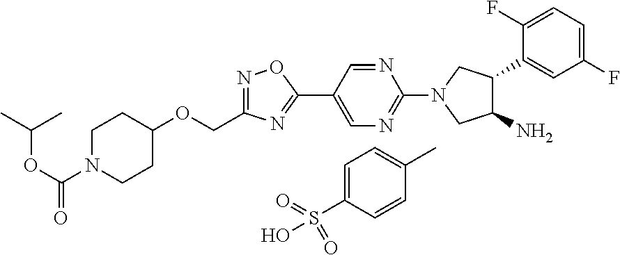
C(OC(N1CCC(OCC2=NOC(C3=CN=C(N4CC(N)C(C5=CC(F)=CC=C5F)C4)N=C3)=N2)CC1)=O)(C)C.C1=C(S(O)(=O)=O)C=CC(C)=C1
